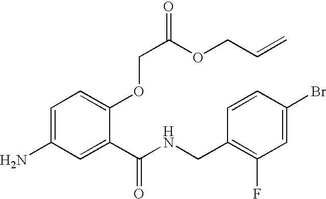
C1=C(N)C=C(C(NCC2=C(F)C=C(Br)C=C2)=O)C(OCC(OCC=C)=O)=C1
